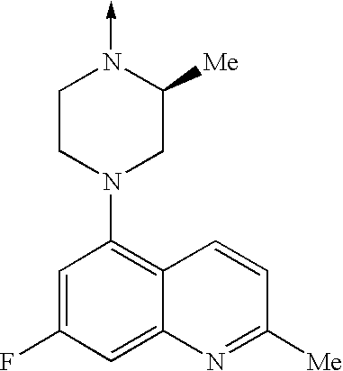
C1=C(F)C=C2C(=C1N1CC([Me])N(->C)CC1)C=CC([Me])=N2
